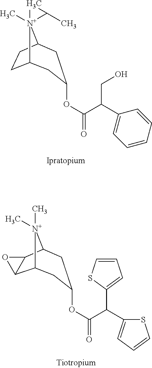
C12CCC([N+]13(C)CC3C)CC(OC(C(CO)C1=CC=CC=C1)=O)C2.O(C(C(C1=CC=CS1)C1=CC=CS1)=O)C1CC2C3OC3C([N+]2(C)C)C1
